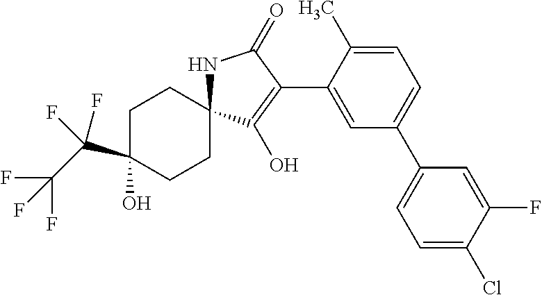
C1C(C(C(F)(F)F)(F)F)(O)CCC2(C1)NC(=O)C(C1=CC(C3=CC=C(Cl)C(F)=C3)=CC=C1C)=C2O
